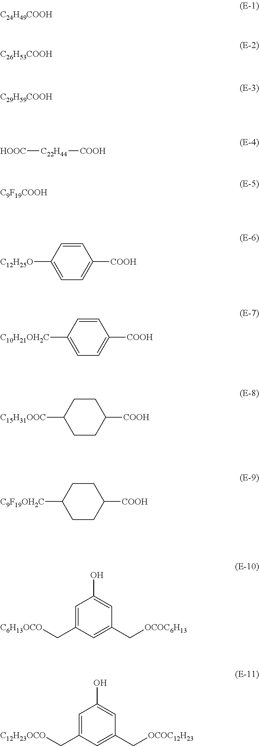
[C24H49COOH].[C26H53COOH].[C29H59COOH].[HOOC][C22H44][COOH].[C9F19COOH].C1=CC([C12H25O])=CC=C1[COOH].C1=CC([C10H21OH2C])=CC=C1[COOH].C1CC([C15H31OOC])CCC1[COOH].C1CC([C9F19OH2C])CCC1[COOH].C1=C(C[C6H13OCO])C=C(C[OCOC6H13])C=C1O.C1=C(C[C12H23OCO])C=C(C[OCOC12H23])C=C1O
